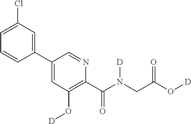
C1(C2=CC(Cl)=CC=C2)=CC(O[D])=C(C(N(CC(O[D])=O)[D])=O)N=C1
